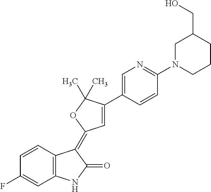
C1=CC2=C(C=C1F)NC(=O)C2=C1C=C(C2=CN=C(N3CCCC(CO)C3)C=C2)C(C)(C)O1
